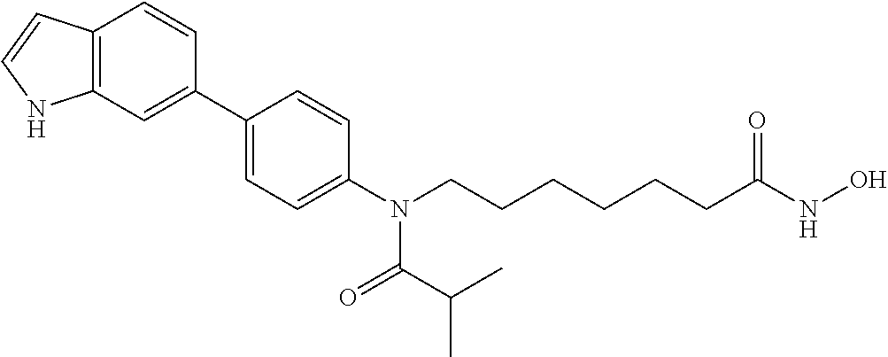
C12=C(C=C(C3=CC=C(N(CCCCCCC(NO)=O)C(C(C)C)=O)C=C3)C=C1)NC=C2
